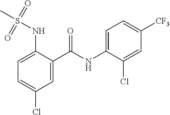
C1=C(NS(C)(=O)=O)C(C(NC2=CC=C([CF3])C=C2Cl)=O)=CC(Cl)=C1
